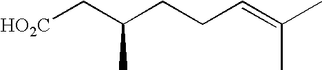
[HO2C]CC(CCC=C(C)C)C
